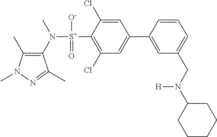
C1(C)=C(N([S+](C2=C(Cl)C=C(C3=CC(CN(C4CCCCC4)[H])=CC=C3)C=C2Cl)([O-])=O)C)C(C)=NN1C
